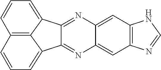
C12=NC3=CC4=C(C=C3N=C1C1=CC=CC3=C1C2=CC=C3)NC=N4
